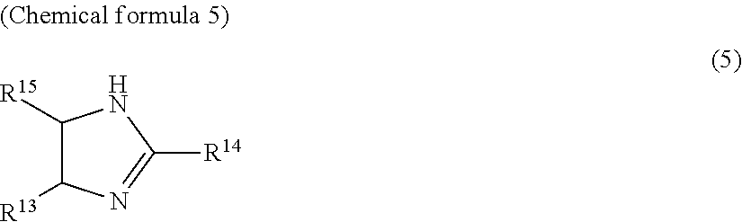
C1([R15])C([R13])N=C([R14])N1
